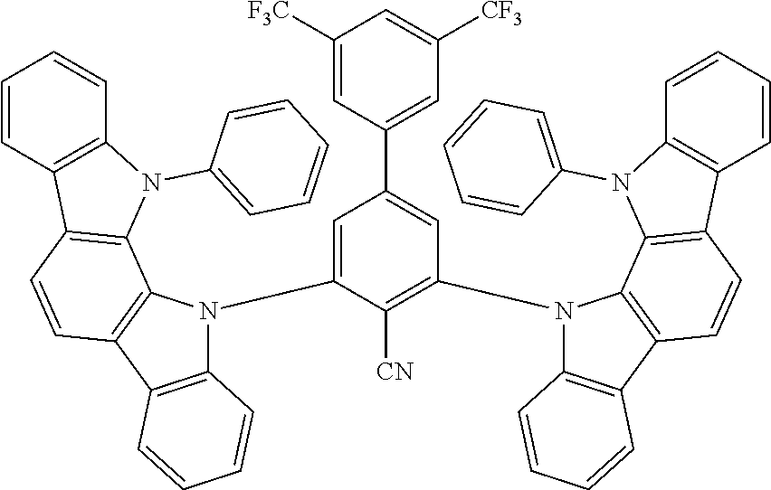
C1([F3C])=CC(C2=CC(N3C4=C(C5=C3C3=C(C=C5)C5=C(N3C3=CC=CC=C3)C=CC=C5)C=CC=C4)=C([CN])C(N3C4=C(C5=C3C3=C(C=C5)C5=C(N3C3=CC=CC=C3)C=CC=C5)C=CC=C4)=C2)=CC([CF3])=C1
